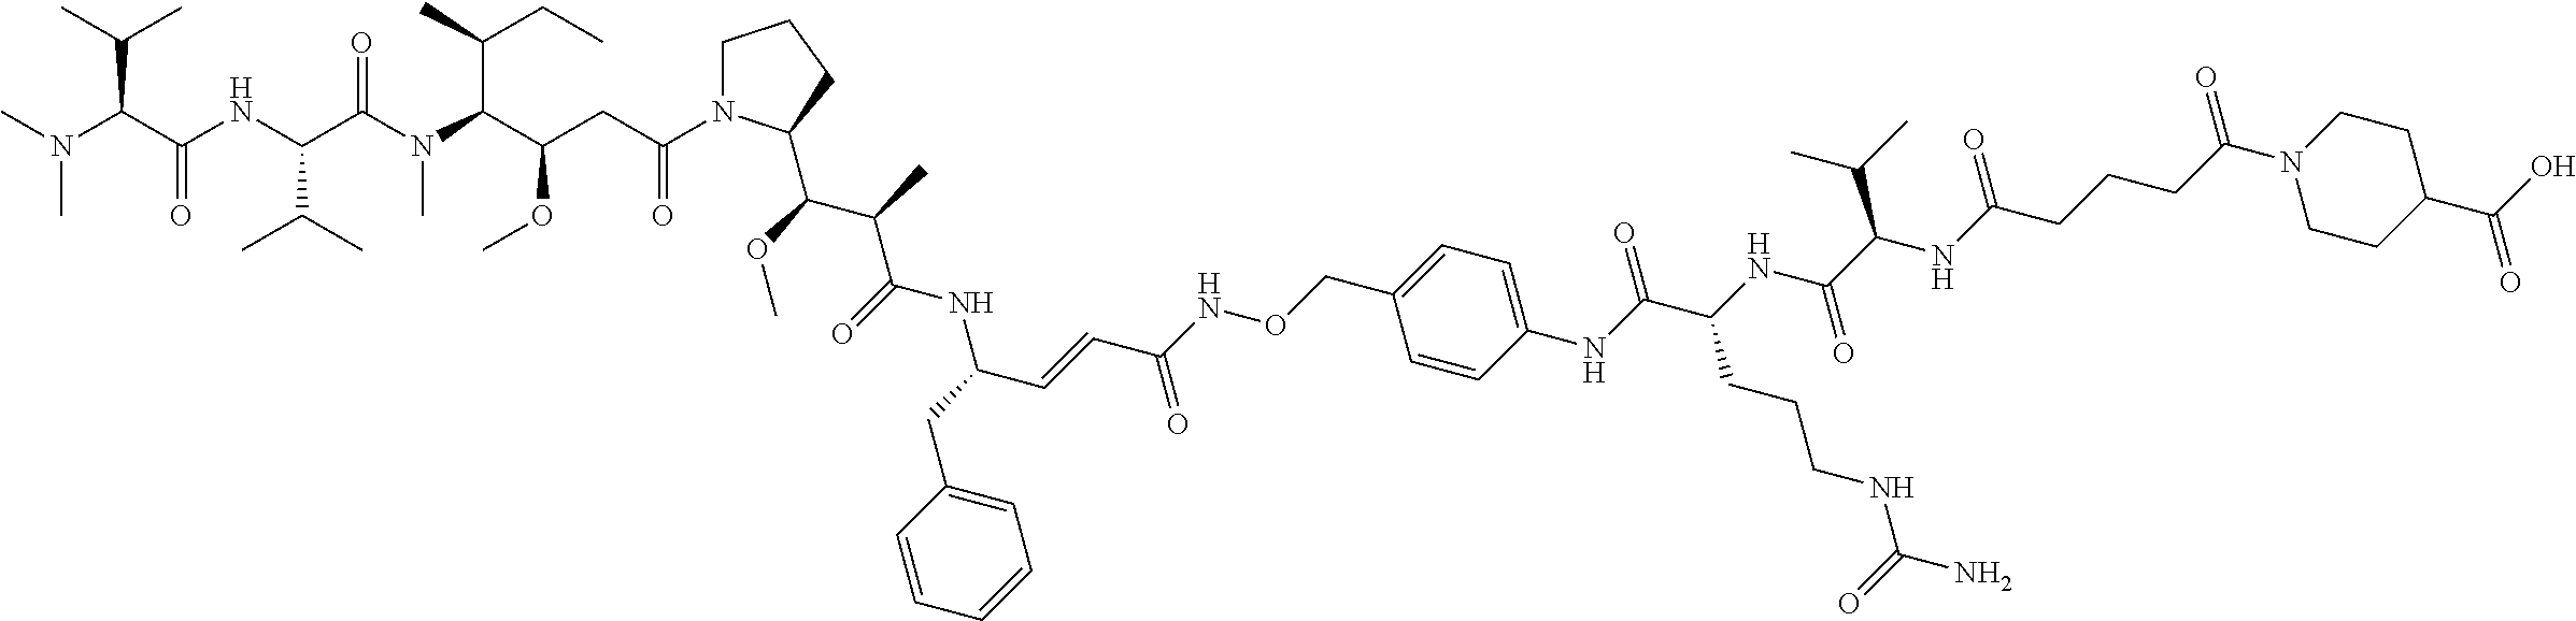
C1=CC=CC=C1CC(NC(C(C)C(OC)C1N(C(CC(C(N(C(C(NC(C(N(C)C)C(C)C)=O)C(C)C)=O)C)C(C)CC)OC)=O)CCC1)=O)C=CC(NOCC1=CC=C(NC(C(NC(C(C(C)C)NC(CCCC(N2CCC(C(O)=O)CC2)=O)=O)=O)CCCNC(N)=O)=O)C=C1)=O
